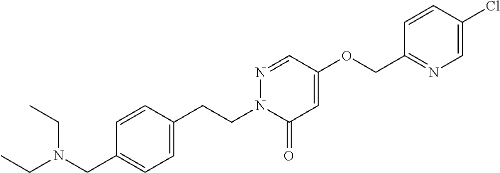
C1=CC(CCN2C(=O)C=C(OCC3=NC=C(Cl)C=C3)C=N2)=CC=C1CN(CC)CC
